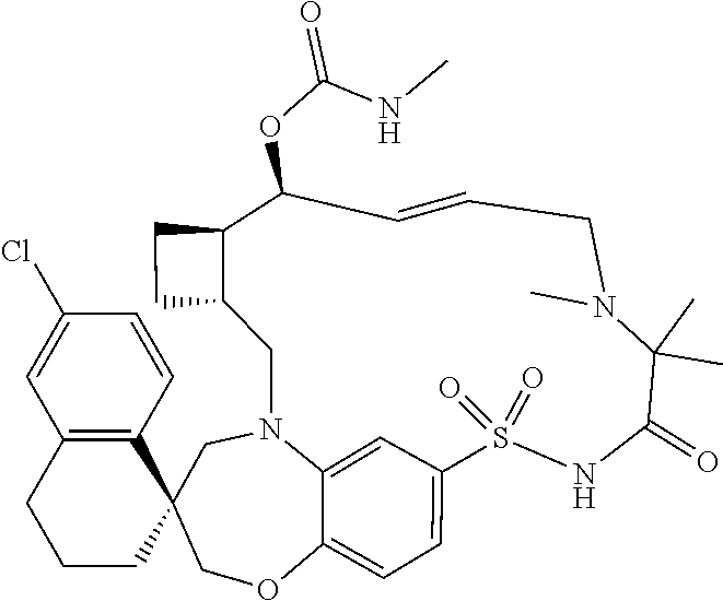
S1(=O)(=O)C2=CC=C3C(=C2)N(CC2(CO3)C3=C(CCC2)C=C(Cl)C=C3)CC2C(CC2)C(OC(=O)NC)C=CCN(C)C(C)(C)C(=O)N1
